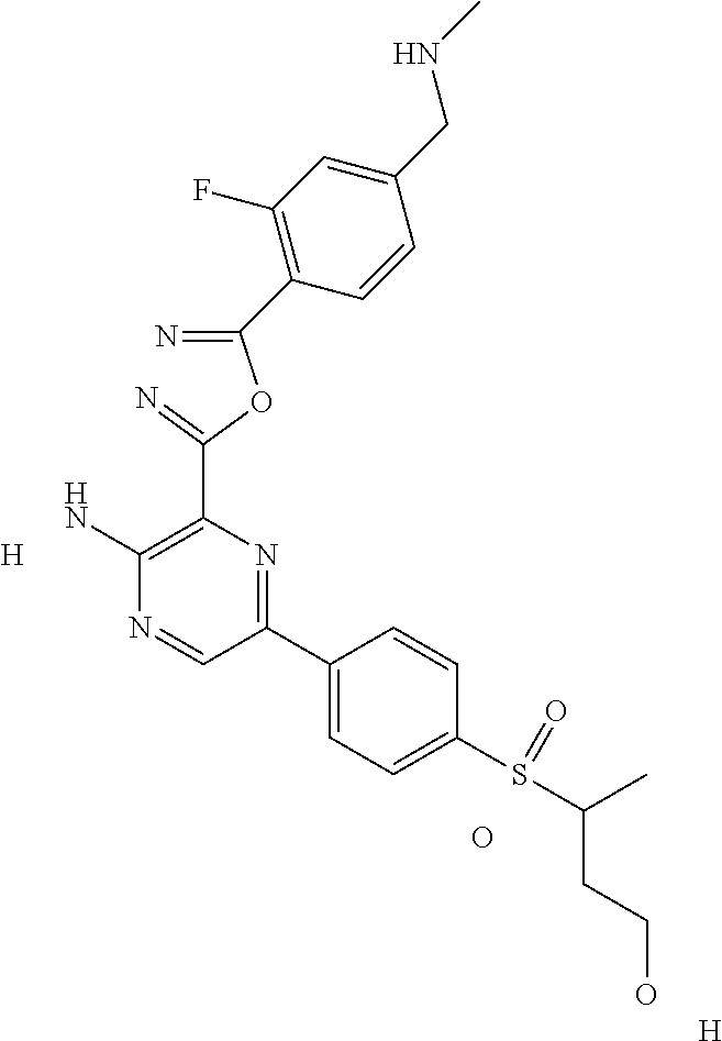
C(=N)(OC(=N)C1=C(N)N=CC(C2=CC=C(S(C(C)CCO)=O)C=C2)=N1)C1=C(F)C=C(CNC)C=C1.[H].O.[H]
